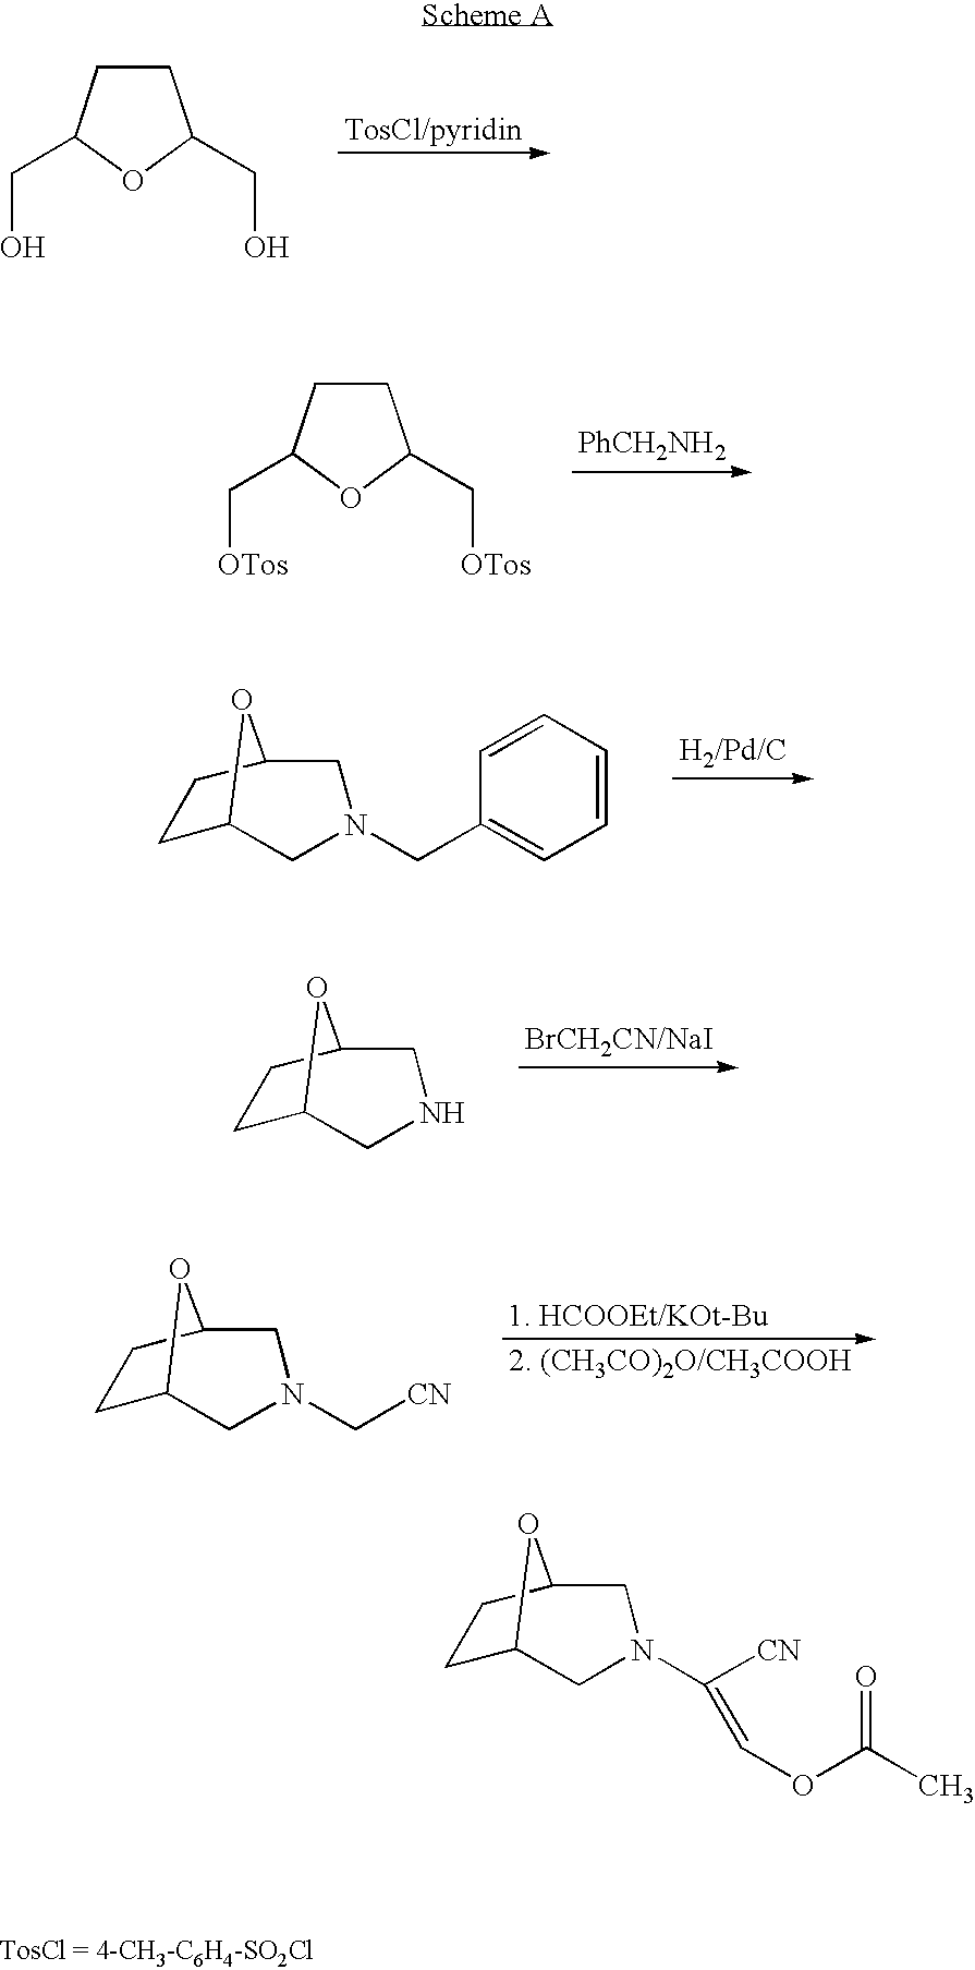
C1CC(CO)OC1CO.[PhCH2NH2].C1CC(C[OTos])OC1C[OTos].C1=CC=CC(CN2CC3CCC(O3)C2)=C1.N1CC2CCC(O2)C1.N1(C[CN])CC2CCC(O2)C1.N1(C([CN])=COC(C)=O)CC2CCC(O2)C1
